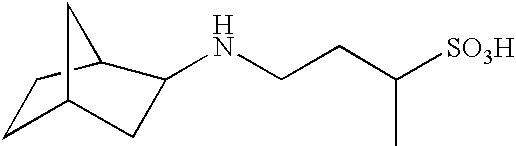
C1C2CC(NCCC([SO3H])C)C(C1)C2
